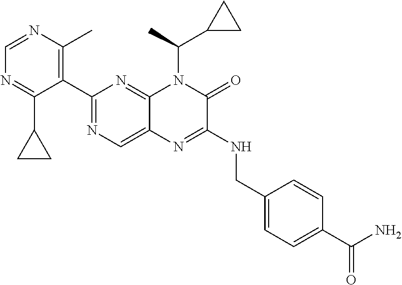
C1(C2=NC=C3C(=N2)N(C(C)C2CC2)C(=O)C(NCC2=CC=C(C(N)=O)C=C2)=N3)=C(C)N=CN=C1C1CC1
